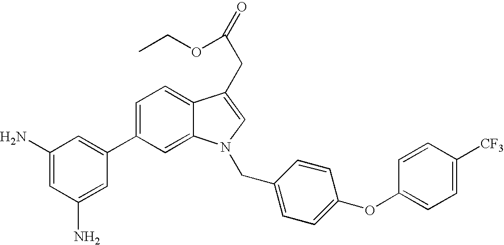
C1=C(C2=CC(N)=CC(N)=C2)C=C2C(=C1)C(CC(=O)OCC)=CN2CC1=CC=C(OC2=CC=C([CF3])C=C2)C=C1
